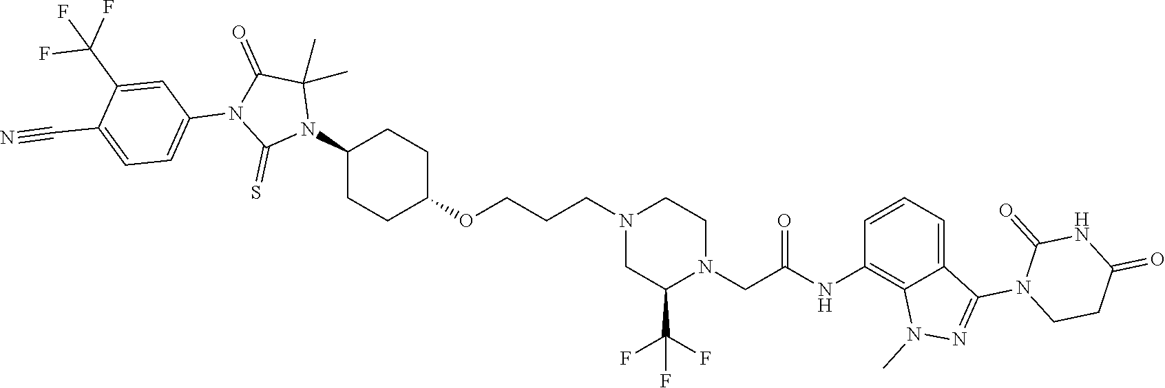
C1(N2C(C)(C)C(=O)N(C3=CC=C(C#N)C(C(F)(F)F)=C3)C2=S)CCC(OCCCN2CCN(CC(NC3=C4C(=CC=C3)C(N3C(=O)NC(=O)CC3)=NN4C)=O)C(C(F)(F)F)C2)CC1
